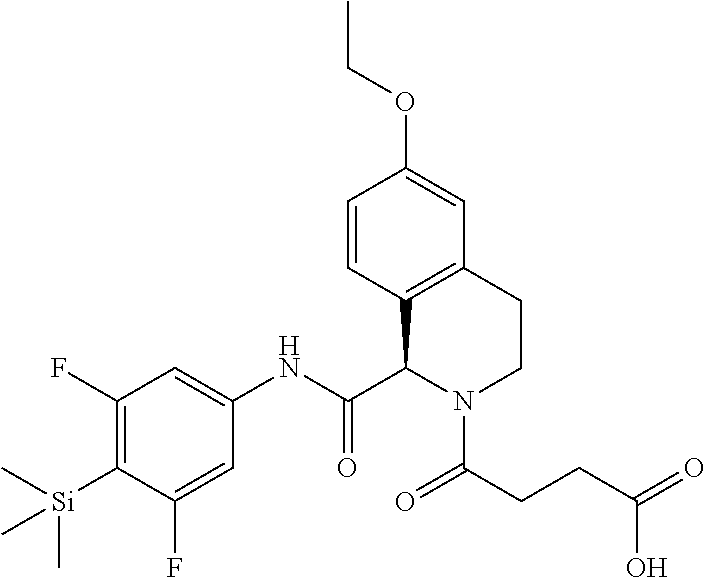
C1=CC2=C(C=C1OCC)CCN(C(CCC(=O)O)=O)C2C(NC1=CC(F)=C([Si](C)(C)C)C(F)=C1)=O
